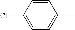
ClC1=CC=C(C)C=C1
